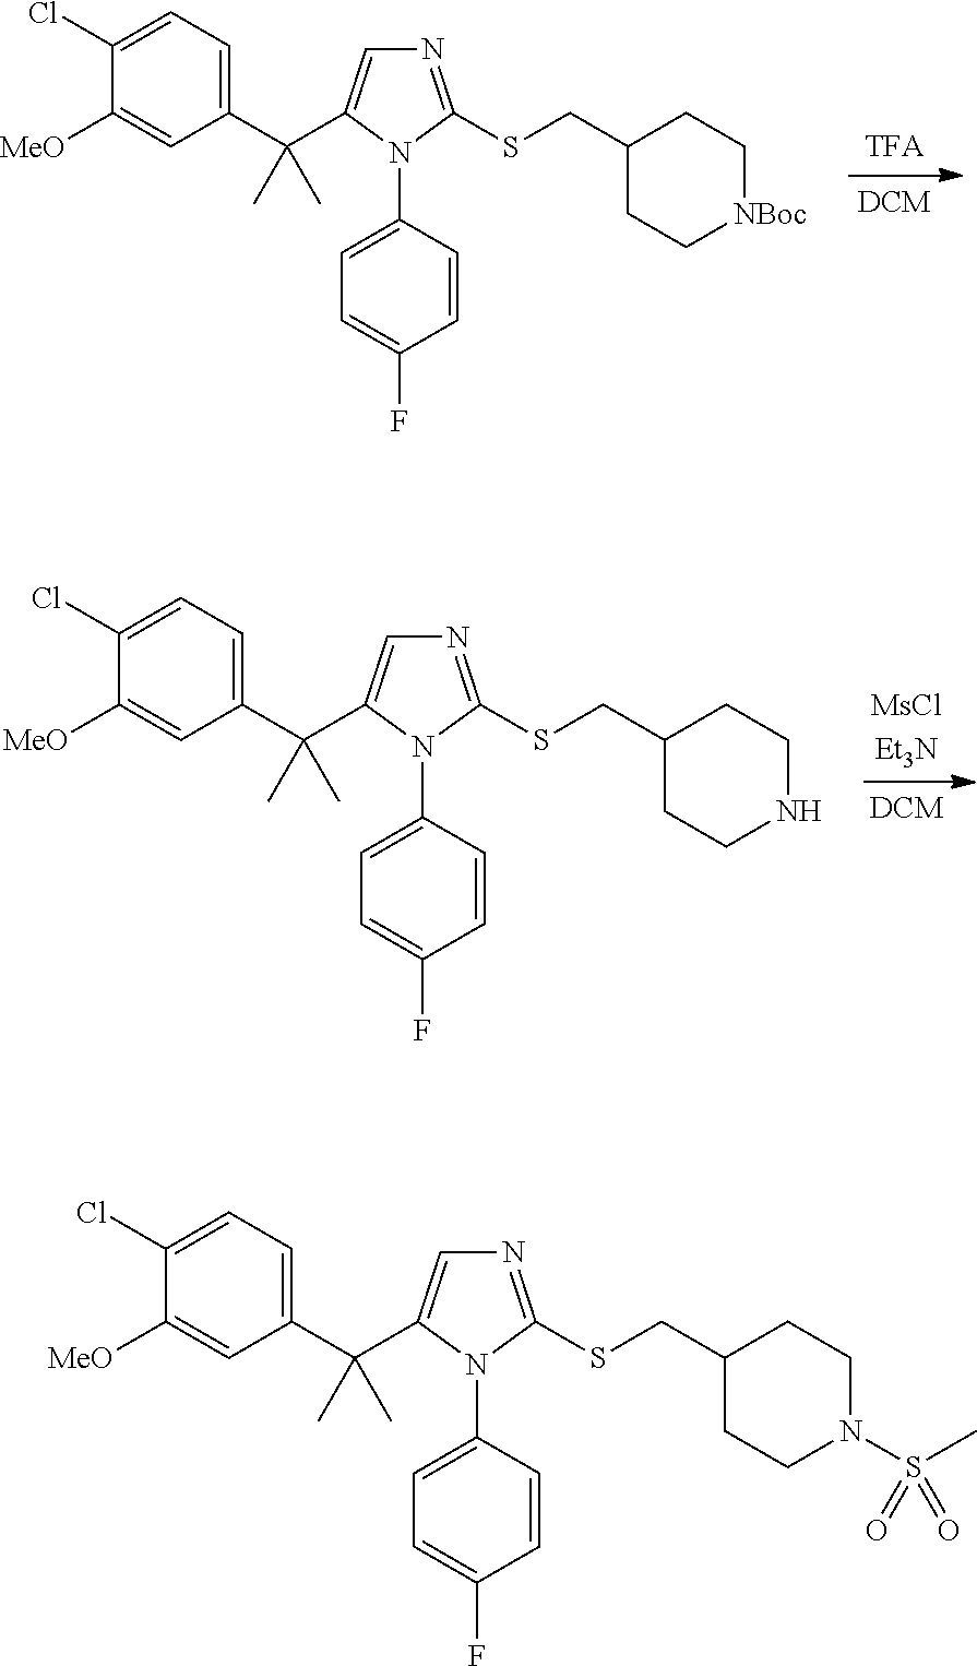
C1(Cl)=CC=C(C(C)(C)C2=CN=C(SCC3CCN(S(C)(=O)=O)CC3)N2C2=CC=C(F)C=C2)C=C1[MeO].C1(Cl)=CC=C(C(C)(C)C2=CN=C(SCC3CC[NBoc]CC3)N2C2=CC=C(F)C=C2)C=C1[MeO].C1(Cl)=CC=C(C(C)(C)C2=CN=C(SCC3CCNCC3)N2C2=CC=C(F)C=C2)C=C1[MeO]
